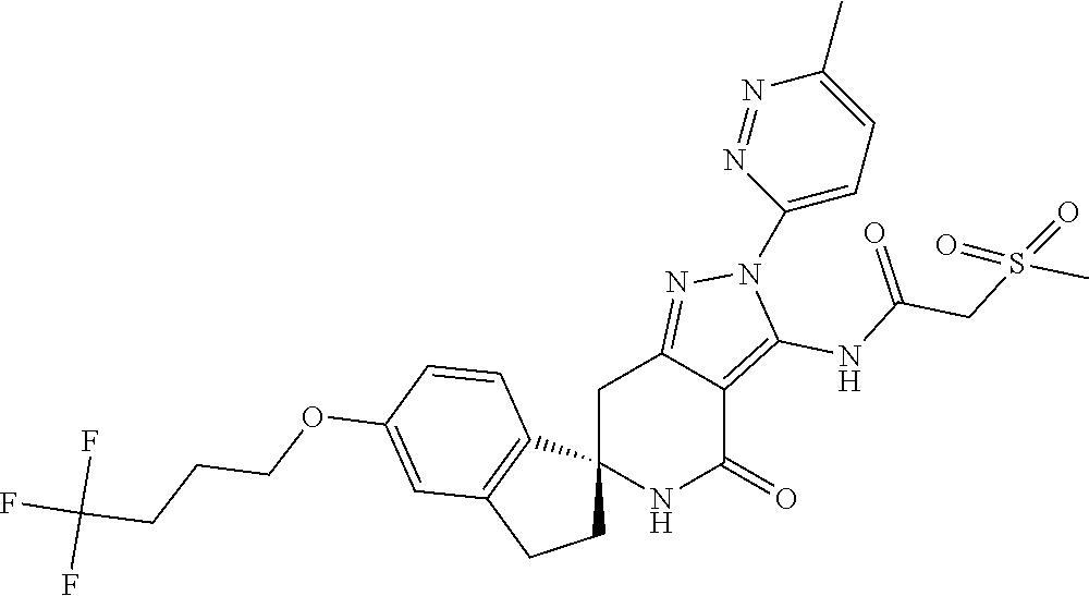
C12(NC(=O)C3=C(NC(CS(C)(=O)=O)=O)N(C4=CC=C(C)N=N4)N=C3C1)CCC1=C2C=CC(OCCCC(F)(F)F)=C1
